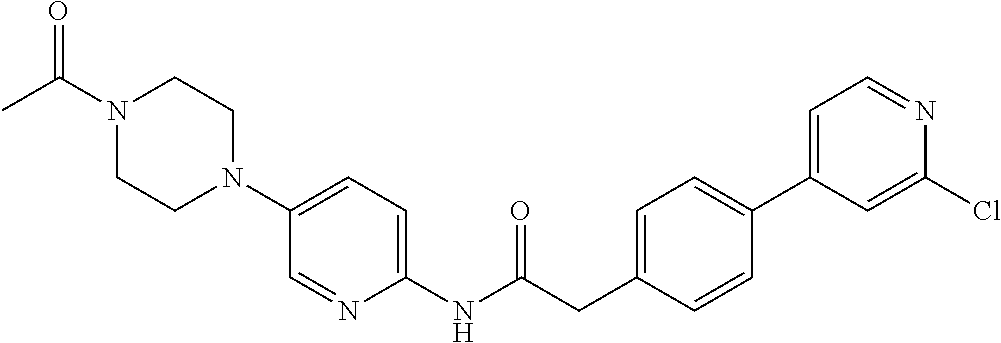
N1(C(C)=O)CCN(C2=CC=C(NC(CC3=CC=C(C4=CC=NC(Cl)=C4)C=C3)=O)N=C2)CC1
